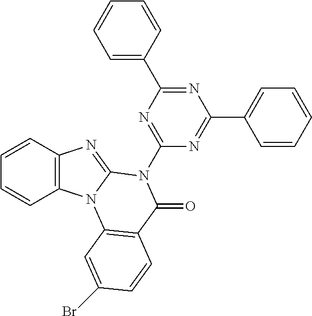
C1=CC2=C(C=C1)N1C(=N2)N(C2=NC(C3=CC=CC=C3)=NC(C3=CC=CC=C3)=N2)C(=O)C2=C1C=C(Br)C=C2
